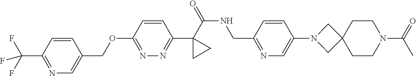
C(C1=CN=C(C(F)(F)F)C=C1)OC1=NN=C(C2(C(NCC3=NC=C(N4CC5(C4)CCN(C(=O)C)CC5)C=C3)=O)CC2)C=C1
